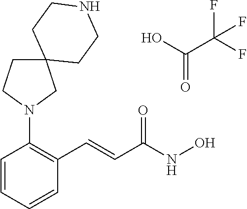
OC(C(F)(F)F)=O.C1=CC=CC(C=CC(NO)=O)=C1N1CC2(CC1)CCNCC2
